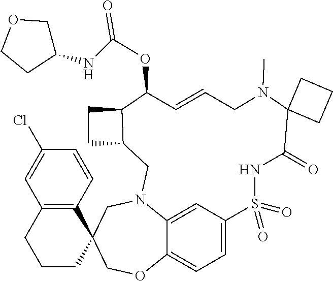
C12=CC=C3C=C1N(CC1(CO2)C2=C(CCC1)C=C(Cl)C=C2)CC1C(CC1)C(OC(NC1COCC1)=O)C=CCN(C)C1(C(=O)NS3(=O)=O)CCC1
